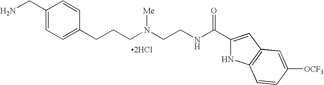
C1(CN)=CC=C(CCCN(CCNC(C2=CC3=C(N2)C=CC([OCF3])=C3)=O)[Me])C=C1.[2HCl]
